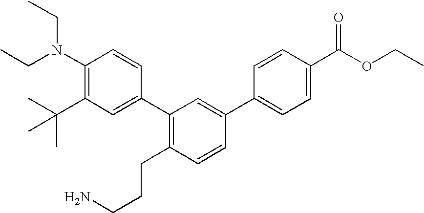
C1(N(CC)CC)=C(C(C)(C)C)C=C(C2=C(CCCN)C=CC(C3=CC=C(C(OCC)=O)C=C3)=C2)C=C1
